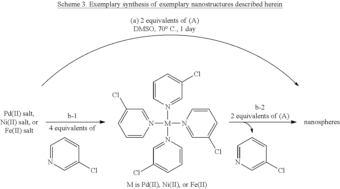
C1=NC=C(Cl)C=C1.C1=NC=C(Cl)C=C1.ClC1=CC=CN([M](N2=CC(Cl)=CC=C2)(N2=CC(Cl)=CC=C2)N2=CC(Cl)=CC=C2)=C1
